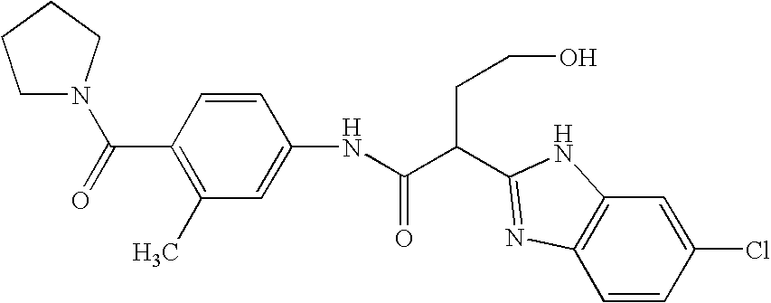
N(C(C(CCO)C1=NC2=C(C=C(Cl)C=C2)N1)=O)C1=CC(C)=C(C(=O)N2CCCC2)C=C1
